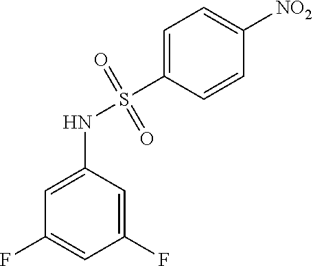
C1=C(NS(C2=CC=C([NO2])C=C2)(=O)=O)C=C(F)C=C1F
